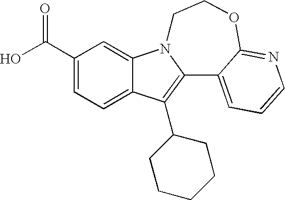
C1(C(O)=O)=CC=C2C(=C1)N1C(=C2C2CCCCC2)C2=CC=CN=C2OCC1
